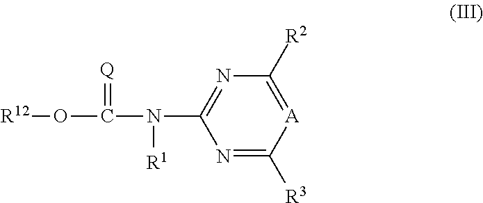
N1=C([R3])[A]=C([R2])N=C1N([R1])C(=[Q])O[R12]
